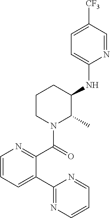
C1(C2=CC=CN=C2C(=O)N2C(C)C(NC3=CC=C([CF3])C=N3)CCC2)=NC=CC=N1
